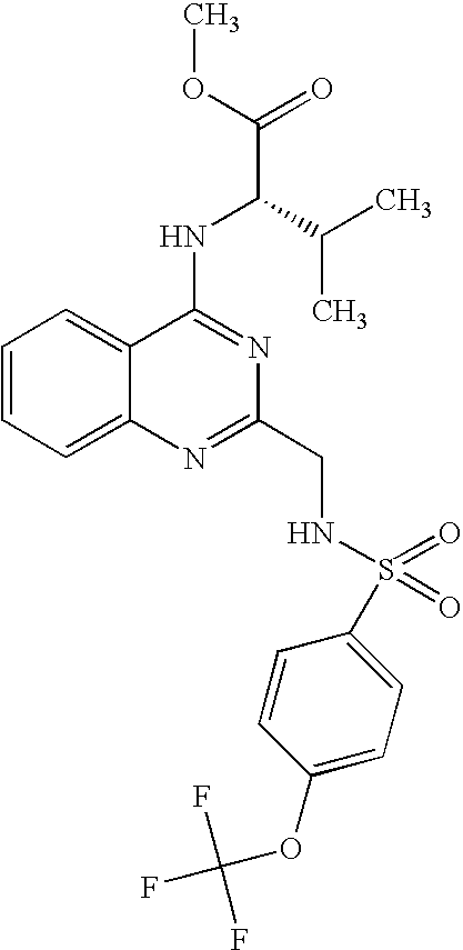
C12=CC=CC=C1N=C(CNS(=O)(=O)C1=CC=C(OC(F)(F)F)C=C1)N=C2NC(C(=O)OC)C(C)C
